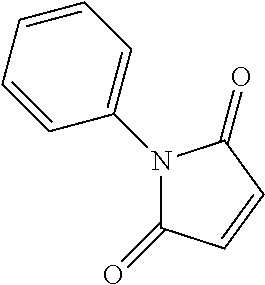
N1(C2=CC=CC=C2)C(=O)C=CC1=O
